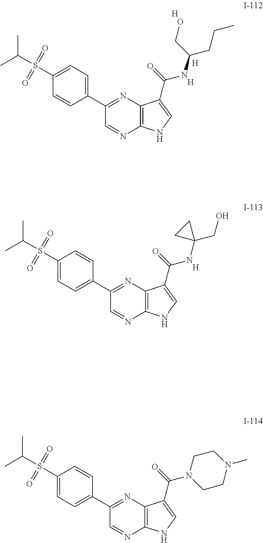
C1(S(C(C)C)(=O)=O)=CC=C(C2=NC3=C(N=C2)NC=C3C(=O)NC2(CO)CC2)C=C1.[H].C1(S(C(C)C)(=O)=O)=CC=C(C2=NC3=C(N=C2)NC=C3C(=O)N2CCN(C)CC2)C=C1.C1(S(C(C)C)(=O)=O)=CC=C(C2=NC3=C(N=C2)NC=C3C(=O)NC(CCC)CO)C=C1.[H].[H].[H]
